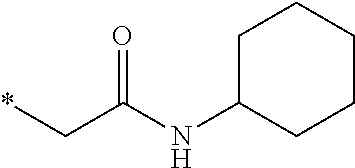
C1CCC(NC(C*)=O)CC1
